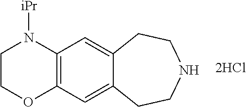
C1COC2=C(N1[iPr])C=C1C(=C2)CCNCC1.[2HCl]
